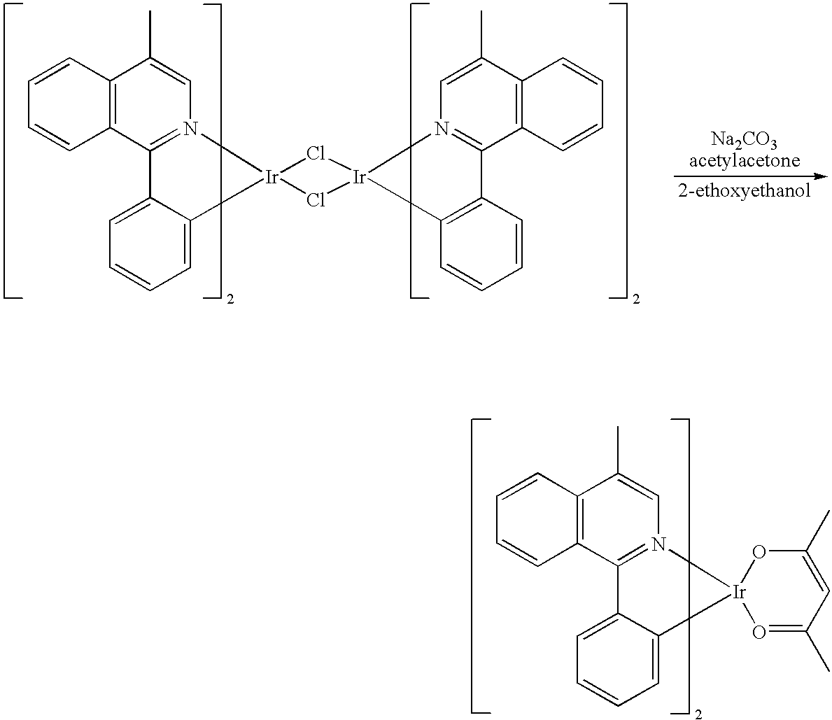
C1=CC=C2C(=C1)C1=N(C=C(C)C3=C1C=CC=C3)[Ir]21Cl[Ir]2(C3=C(C=CC=C3)C3=N2C=C(C)C2=C3C=CC=C2)Cl1.C1=CC=C2C(=C1)C1=N(C=C(C)C3=C1C=CC=C3)[Ir]21O=C(C)C=C(C)O1
